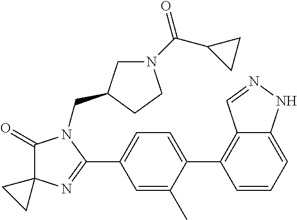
C1(=O)C2(N=C(C3=CC=C(C4=C5C(=CC=C4)NN=C5)C(C)=C3)N1CC1CN(C(C3CC3)=O)CC1)CC2
